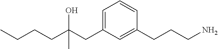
C1=C(CC(CCCC)(O)C)C=C(CCCN)C=C1
